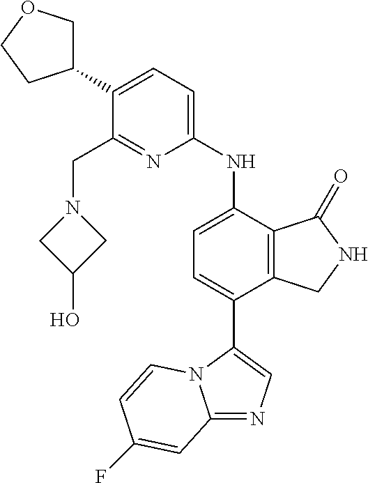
C12=NC=C(C3=CC=C(NC4=CC=C(C5COCC5)C(CN5CC(O)C5)=N4)C4=C3CNC4=O)N1C=CC(F)=C2
